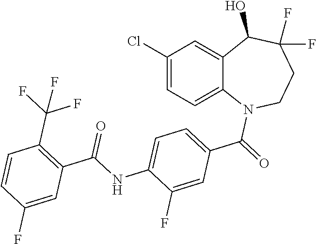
C1(Cl)=CC=C2C(=C1)C(O)C(F)(F)CCN2C(=O)C1=CC=C(NC(C2=C(C(F)(F)F)C=CC(F)=C2)=O)C(F)=C1
